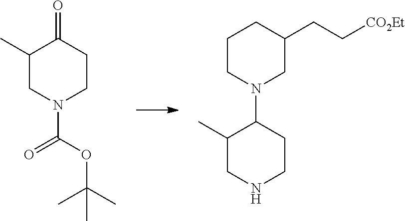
O=C1C(C)CN(C(OC(C)(C)C)=O)CC1.C1CN(C2C(C)CNCC2)CC(CC[CO2Et])C1
